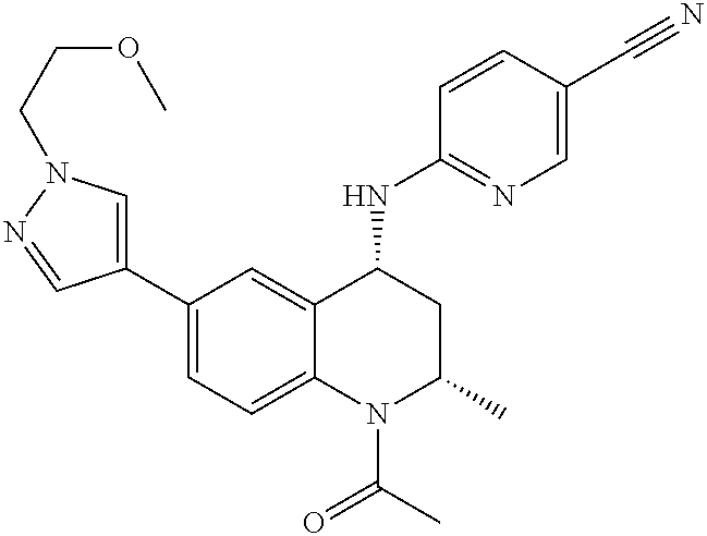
C1(C2=CN(CCOC)N=C2)=CC=C2C(=C1)C(NC1=NC=C(C#N)C=C1)CC(C)N2C(C)=O
